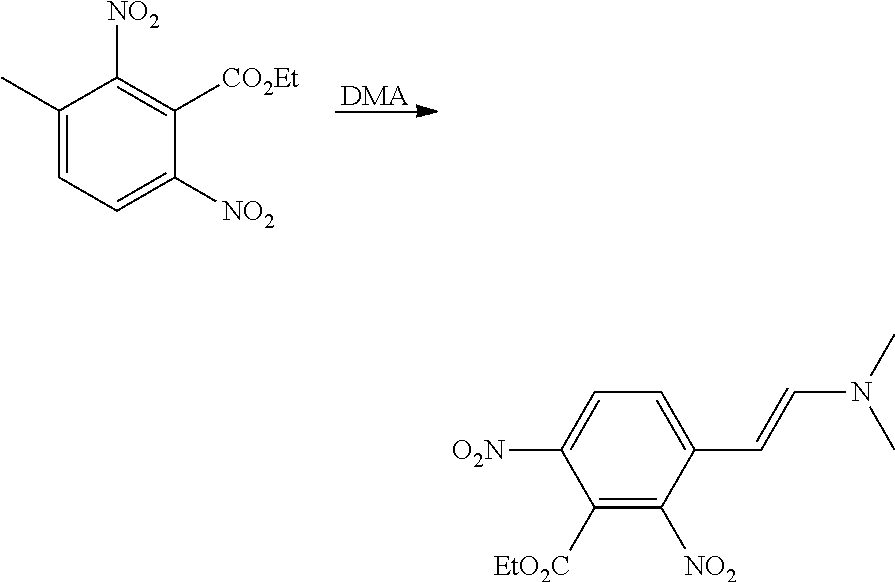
[DMA].C1(C)=CC=C([NO2])C([CO2Et])=C1[NO2].C1=C([O2N])C([EtO2C])=C([NO2])C(C=CN(C)C)=C1
